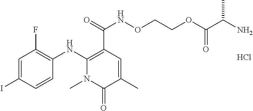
C1=C(I)C=CC(NC2=C(C(=O)NOCCOC(=O)C(N)C)C=C(C)C(=O)N2C)=C1F.Cl
